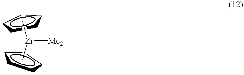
C1CCCC1.C1CCCC1.C[Zr](C)[Me2]
